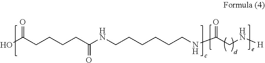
OC(CCCCC(NCCCCCCNC(CN[H])=O)=O)=O
